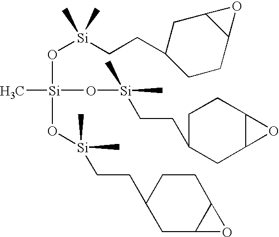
C[Si](O[Si](CCC1CCC2C(C1)O2)(C)C)(O[Si](CCC1CC2C(CC1)O2)(C)C)O[Si](C)(C)CCC1CCC2C(C1)O2
